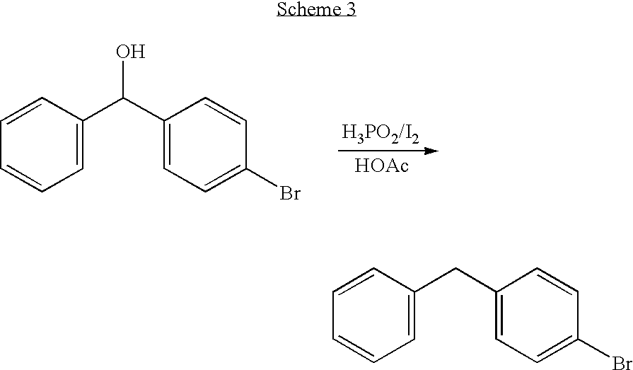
C1=CC=CC=C1C(C1=CC=C(Br)C=C1)O.[HOAc].C1=CC=CC=C1CC1=CC=C(Br)C=C1
